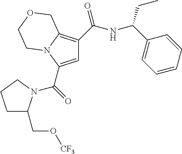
C1=C(C(=O)N2C(CO[CF3])CCC2)N2C(=C1C(NC(C1=CC=CC=C1)CC)=O)COCC2
